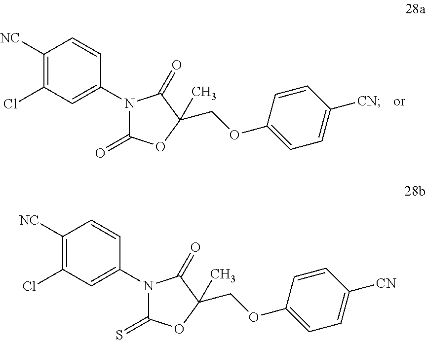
C1([NC])=C(Cl)C=C(N2C(=O)OC(COC3=CC=C([CN])C=C3)(C)C2=O)C=C1.C1([NC])=C(Cl)C=C(N2C(=S)OC(COC3=CC=C([CN])C=C3)(C)C2=O)C=C1
